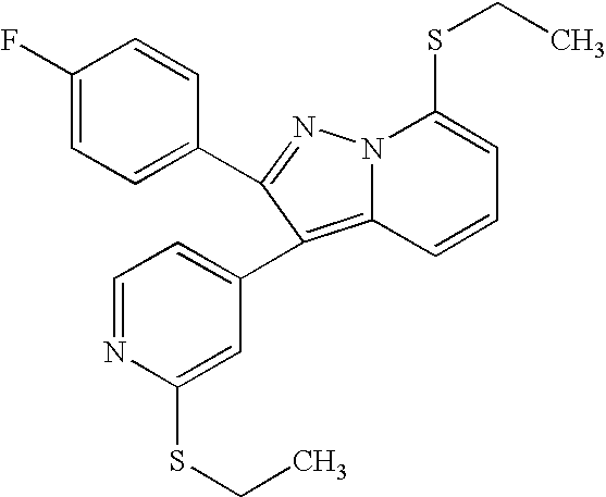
C1(F)=CC=C(C2=NN3C(=C2C2=CC=NC(SCC)=C2)C=CC=C3SCC)C=C1
